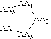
[AA5]1[AA4][AA3][AA2][AA1]1
